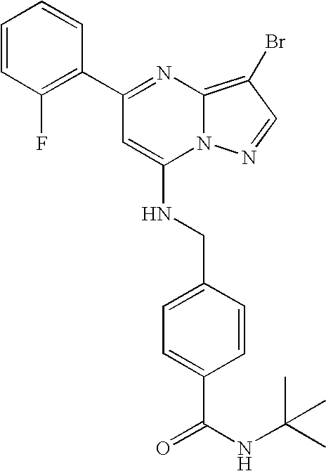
C1(C2=NC3=C(Br)C=NN3C(NCC3=CC=C(C(=O)NC(C)(C)C)C=C3)=C2)=C(F)C=CC=C1
